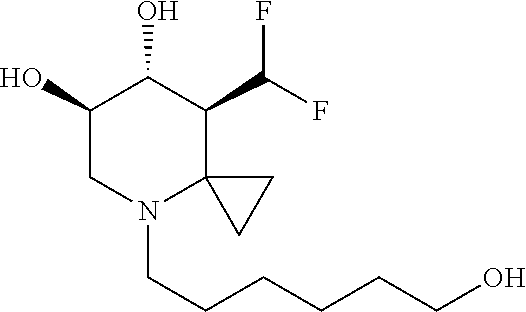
C1(O)CN(CCCCCCO)C2(C(C(F)F)C1O)CC2
